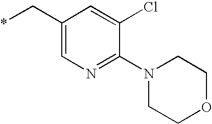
C1(C*)=CN=C(N2CCOCC2)C(Cl)=C1
